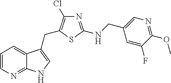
C1=CN=C2C(=C1)C(CC1=C(Cl)N=C(NCC3=CN=C(OC)C(F)=C3)S1)=CN2
